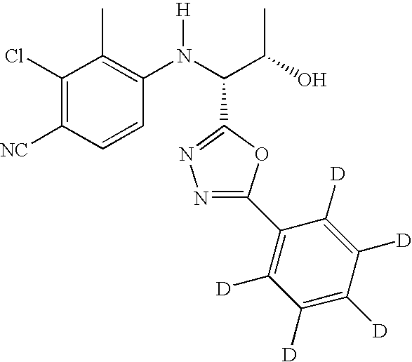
C1(Cl)=C([NC])C=CC(N(C(C(O)C)C2=NN=C(C3=C([D])C([D])=C([D])C([D])=C3[D])O2)[H])=C1C
